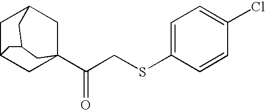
C1C2CC3(C(CSC4=CC=C(Cl)C=C4)=O)CC1CC(C2)C3
